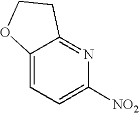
C12=CC=C([NO2])N=C1CCO2
